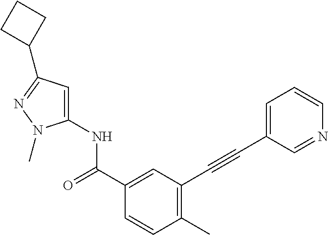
C1(C)=C(C#CC2=CC=CN=C2)C=C(C(NC2=CC(C3CCC3)=NN2C)=O)C=C1
